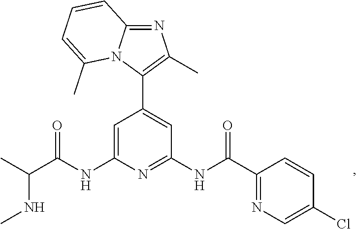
C1=C(NC(C(C)NC)=O)N=C(NC(=O)C2=NC=C(Cl)C=C2)C=C1C1=C(C)N=C2N1C(C)=CC=C2
